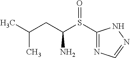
CC(CC(S(C1=NC=NN1)=O)N)C
